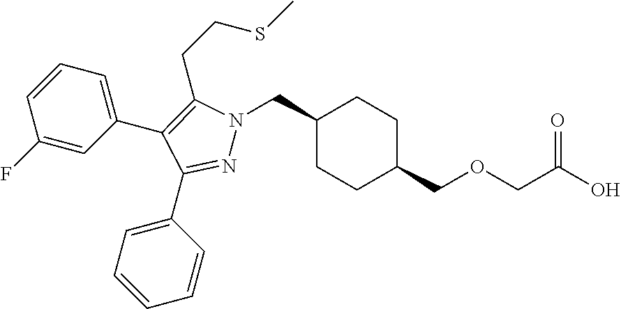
C1(CN2N=C(C3=CC=CC=C3)C(C3=CC=CC(F)=C3)=C2CCSC)CCC(COCC(O)=O)CC1
